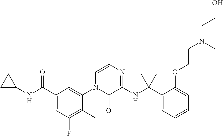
C1(C(NC2CC2)=O)=CC(F)=C(C)C(N2C(=O)C(NC3(C4=CC=CC=C4OCCN(C)CCO)CC3)=NC=C2)=C1
